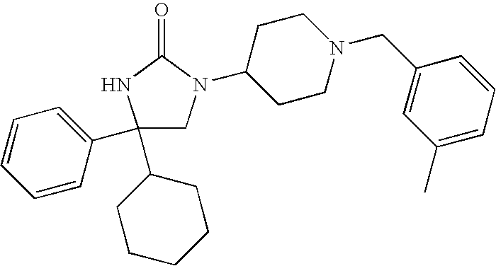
C1(C2CCCCC2)(C2=CC=CC=C2)CN(C2CCN(CC3=CC(C)=CC=C3)CC2)C(=O)N1
